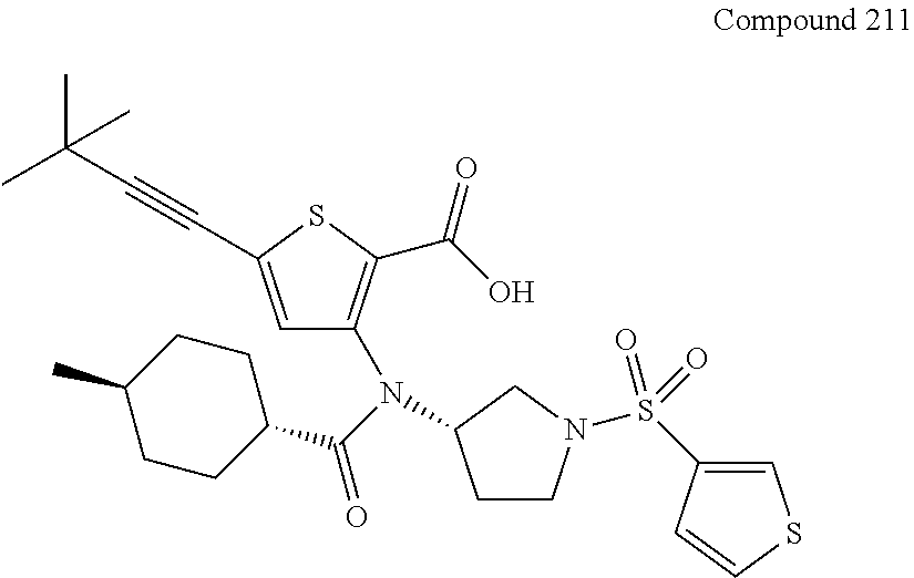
C1(C(=O)N(C2=C(C(O)=O)SC(C#CC(C)(C)C)=C2)C2CCN(S(C3=CSC=C3)(=O)=O)C2)CCC(C)CC1
